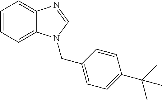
C1=CC=C2C(=C1)N=CN2CC1=CC=C(C(C)(C)C)C=C1
